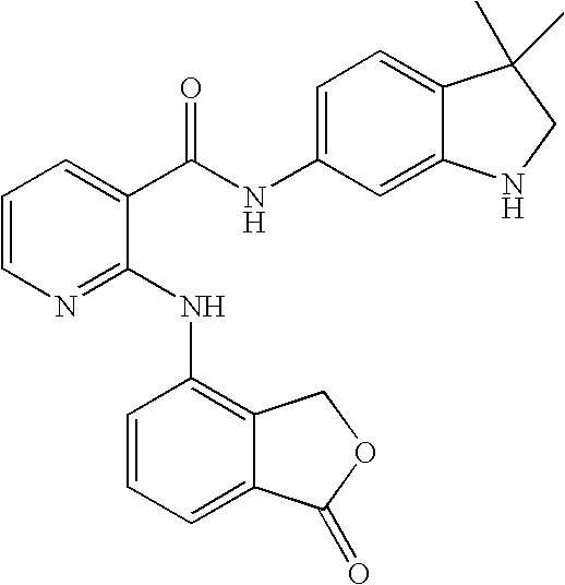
C1=CN=C(NC2=C3C(=CC=C2)C(=O)OC3)C(C(NC2=CC=C3C(=C2)NCC3(C)C)=O)=C1
